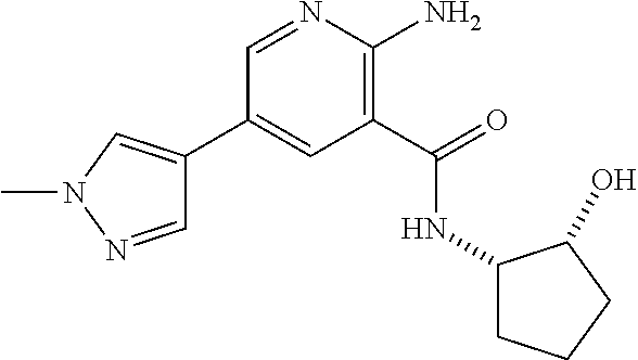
C1(C2=CN(C)N=C2)=CC(C(=O)NC2CCCC2O)=C(N)N=C1
